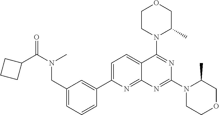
C1(CN(C(C2CCC2)=O)C)=CC=CC(C2=CC=C3C(=N2)N=C(N2CCOCC2C)N=C3N2C(C)COCC2)=C1
